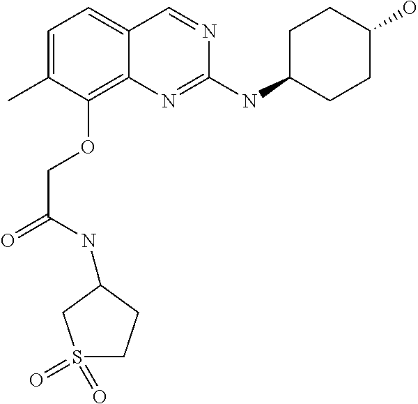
CC1=CC=C2C(=C1OCC(=O)NC1CCS(=O)(=O)C1)N=C(NC1CCC(O)CC1)N=C2
